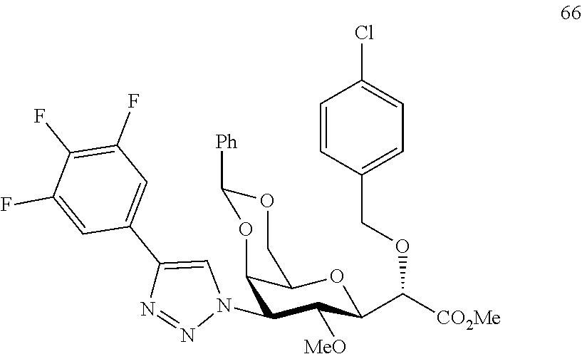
C12C(N3C=C(C4=CC(F)=C(F)C(F)=C4)N=N3)C([MeO])C(C([CO2Me])OCC3=CC=C(Cl)C=C3)OC1COC([Ph])O2
